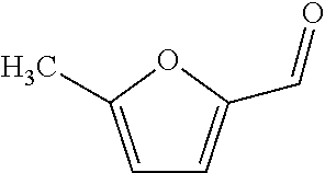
C1=C(C)OC(C=O)=C1
